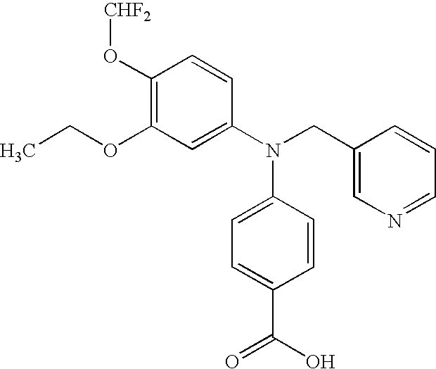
C1(O[CHF2])=C(OCC)C=C(N(CC2=CN=CC=C2)C2=CC=C(C(O)=O)C=C2)C=C1
